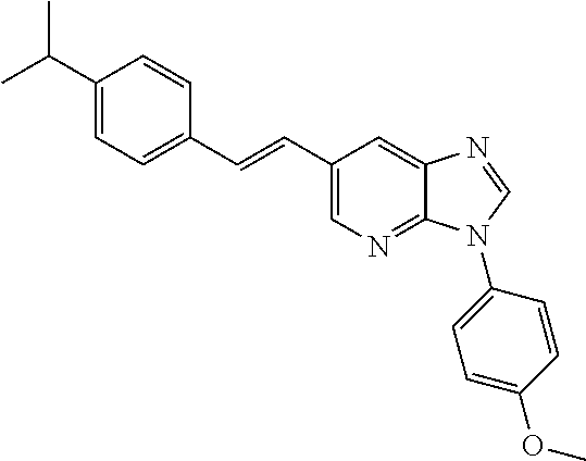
C1(C(C)C)=CC=C(C=CC2=CN=C3C(=C2)N=CN3C2=CC=C(OC)C=C2)C=C1
